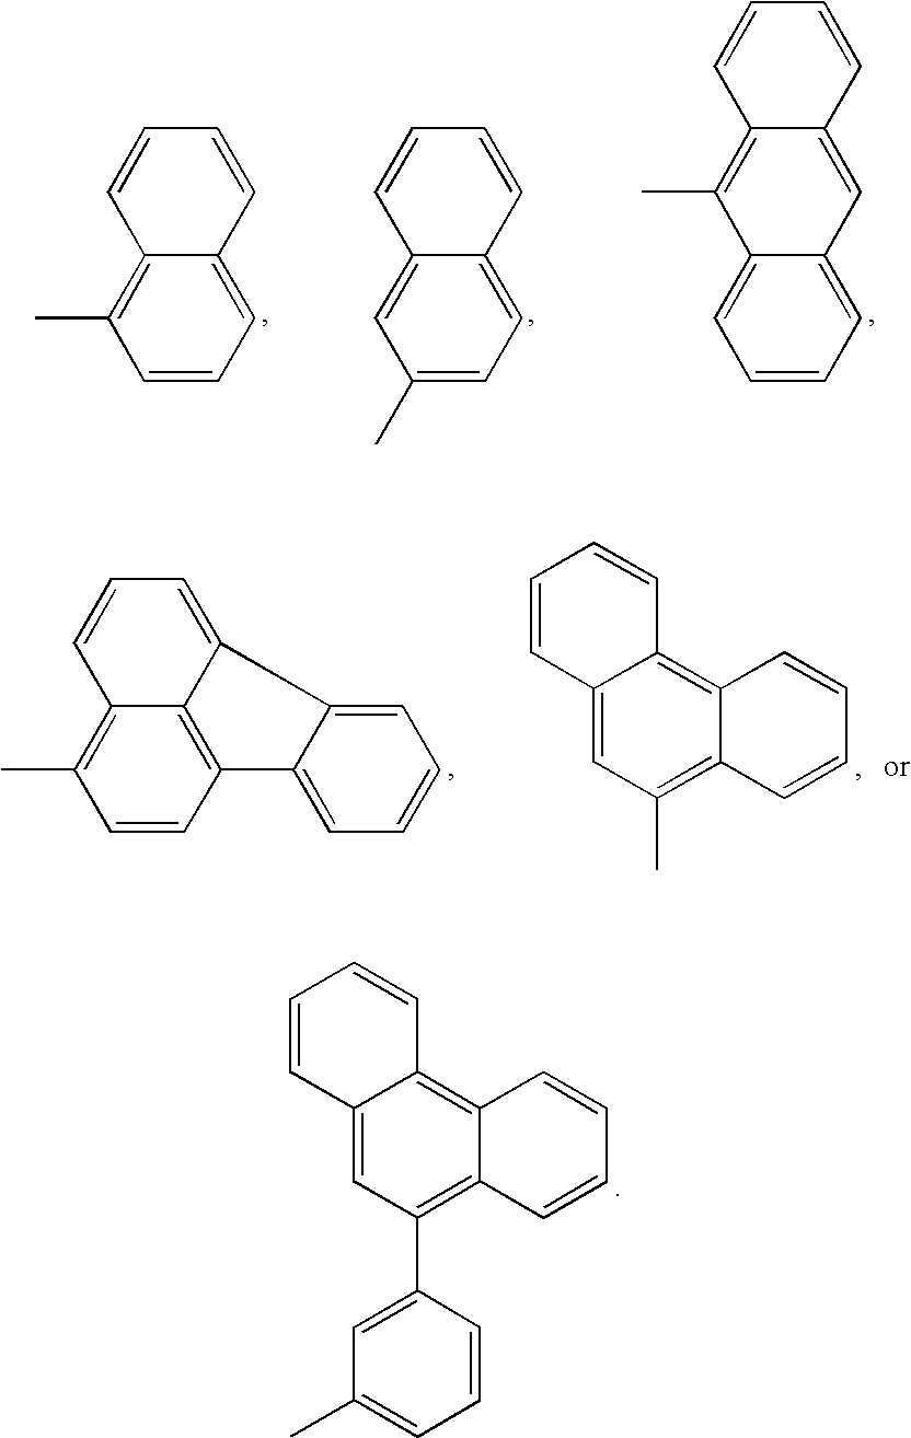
C12=CC(C3=CC(C)=CC=C3)=C3C(=C1C=CC=C2)C=CC=C3.C12=CC=CC=C1C=C1C(=C2C)C=CC=C1.C12=CC(C)=CC=C1C=CC=C2.C12=C(C)C=CC=C1C=CC=C2.C12=CC(C)=C3C(=C1C=CC=C2)C=CC=C3.C12=C(C)C=CC3=C1C(=CC=C2)C1=CC=CC=C31
